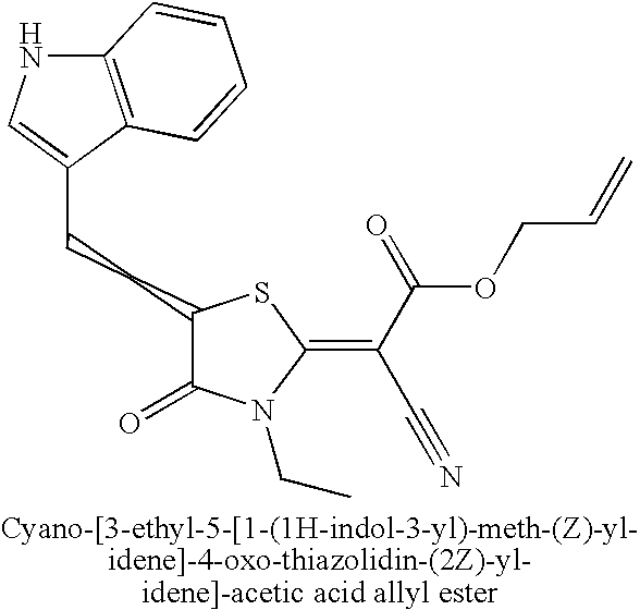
C(CC1C(=O)N(CC)C(=C(C(=O)OCC=C)C#N)S1)C1=CNC2=C1C=CC=C2
